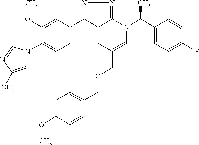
C1(C2=NN=C3C2=CC(COCC2=CC=C(OC)C=C2)=CN3C(C2=CC=C(F)C=C2)C)=CC=C(N2C=C(C)N=C2)C(OC)=C1
